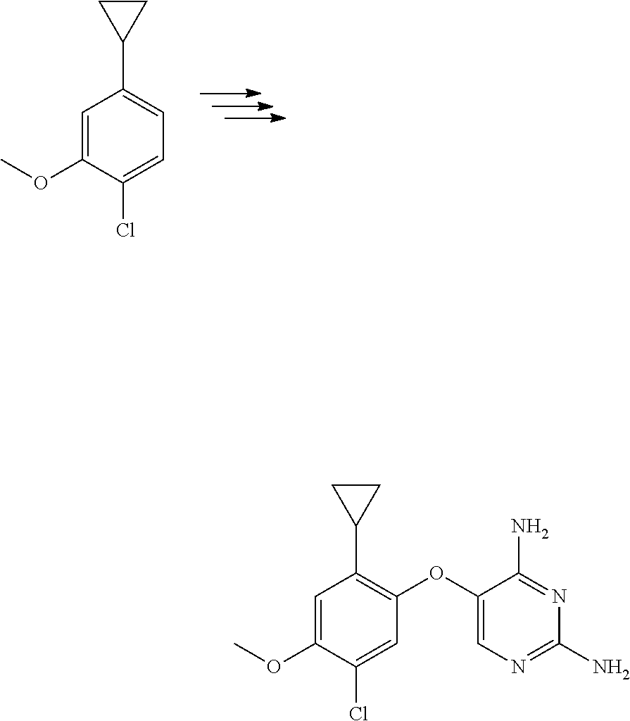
C1=C(Cl)C(OC)=CC(C2CC2)=C1.N1=C(N)C(OC2=C(C3CC3)C=C(OC)C(Cl)=C2)=CN=C1N
